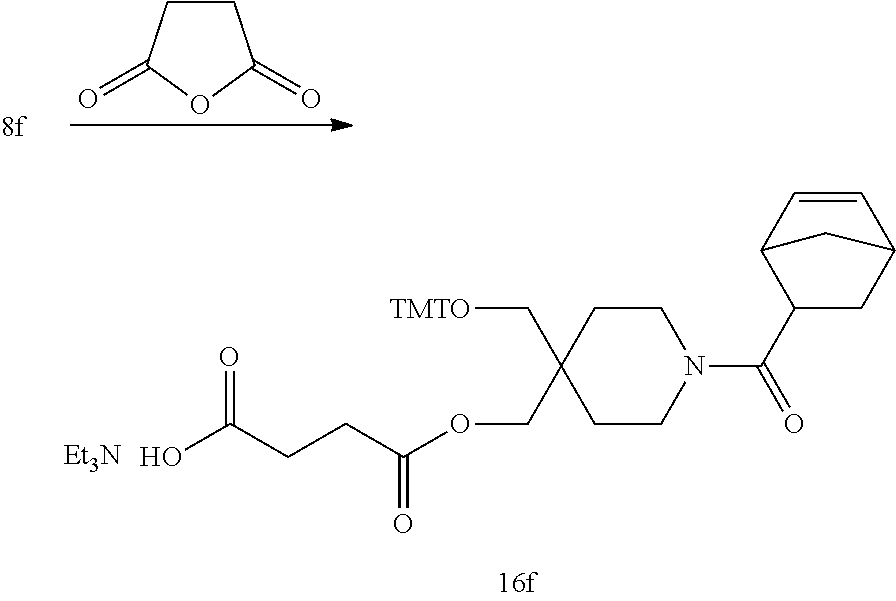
C1CC(=O)OC1=O.[Et3N].C1CC(COC(CCC(O)=O)=O)(C[TMTO])CCN1C(=O)C1CC2C=CC1C2
